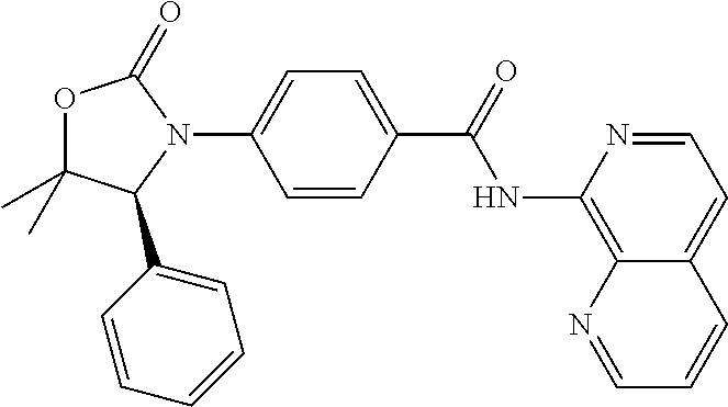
O1C(C)(C)C(C2=CC=CC=C2)N(C2=CC=C(C(=O)NC3=C4C(=CC=N3)C=CC=N4)C=C2)C1=O
